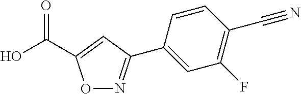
O1N=C(C2=CC(F)=C(C#N)C=C2)C=C1C(O)=O
